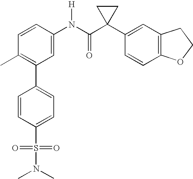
C1=CC(N(C(C2(C3=CC4=C(C=C3)OCC4)CC2)=O)[H])=CC(C2=CC=C(S(=O)(=O)N(C)C)C=C2)=C1C
